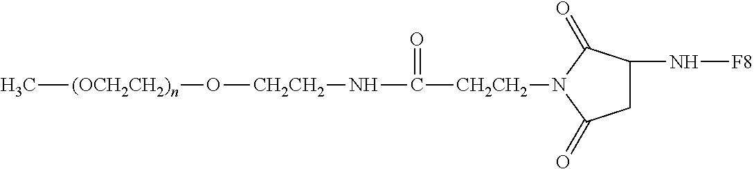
C[(OCH2CH2)n]O[CH2CH2]NC(=O)[CH2CH2]N1C(=O)CC(N[F8])C1=O
